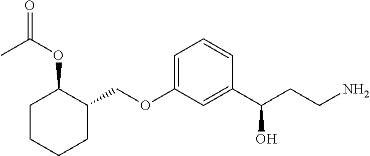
C1=C(OCC2C(OC(=O)C)CCCC2)C=C(C(CCN)O)C=C1
